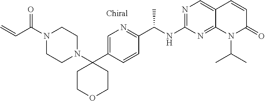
C(C(N1CCN(C2(C3=CN=C(C(NC4=NC=C5C(=N4)N(C(C)C)C(=O)C=C5)C)C=C3)CCOCC2)CC1)=O)=C
